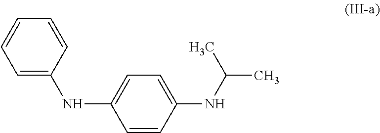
C1=C(NC2=CC=C(NC(C)C)C=C2)C=CC=C1
